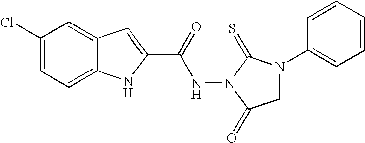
C12=CC=C(Cl)C=C1C=C(C(=O)NN1C(=S)N(C3=CC=CC=C3)CC1=O)N2
